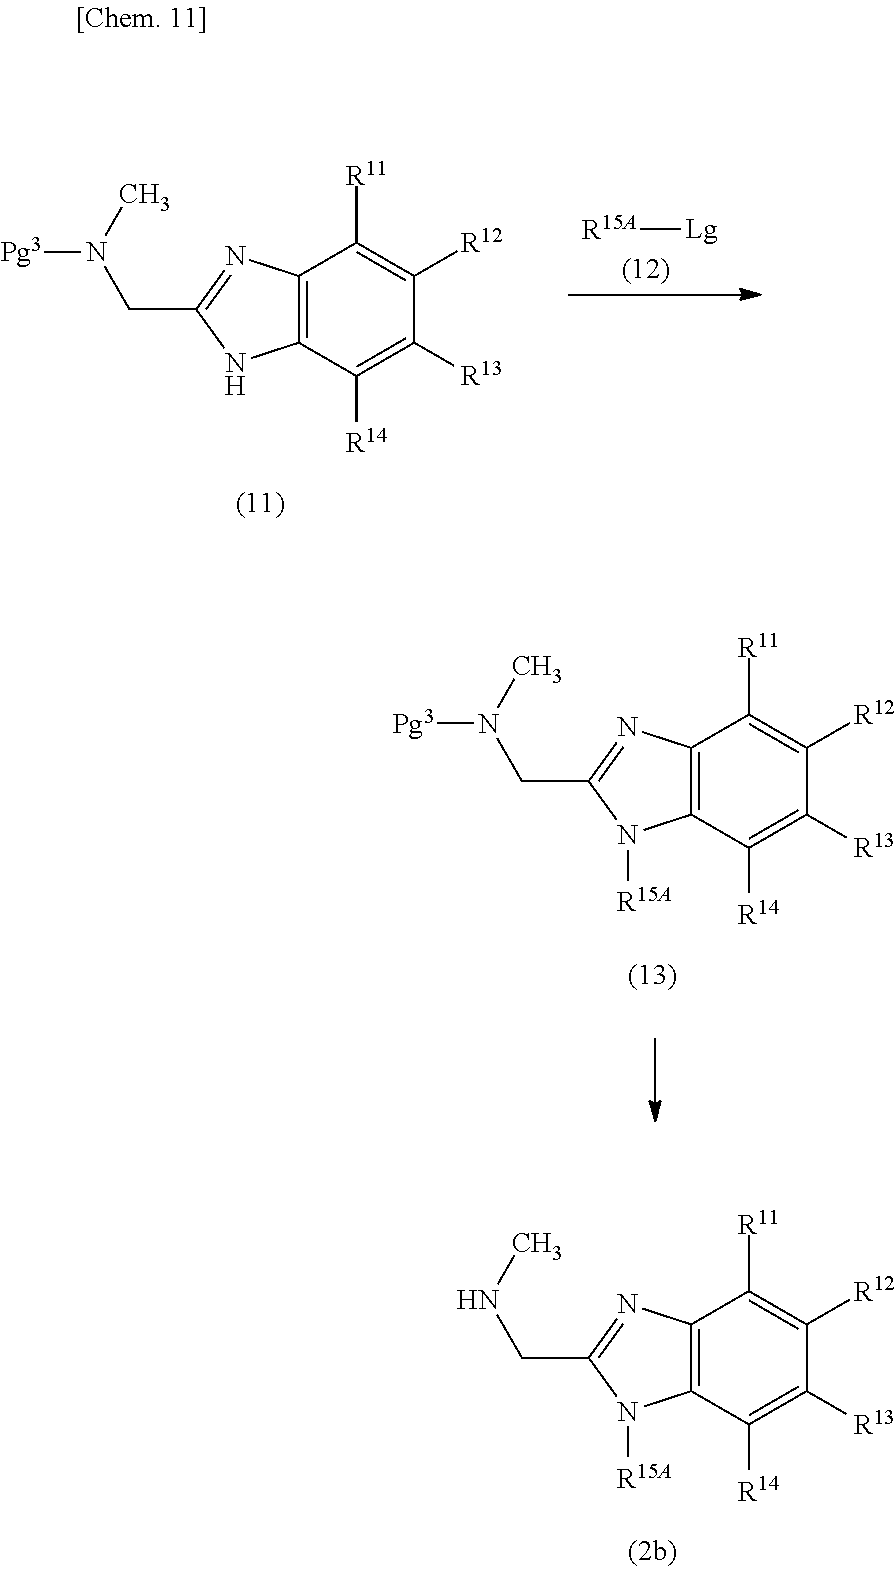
C12=C(C([R14])=C([R13])C([R12])=C1[R11])NC(CN([Pg3])C)=N2.[R15A][Lg].C12=C(C([R14])=C([R13])C([R12])=C1[R11])N([R15A])C(CN([Pg3])C)=N2.C12=C(C([R14])=C([R13])C([R12])=C1[R11])N([R15A])C(CNC)=N2
